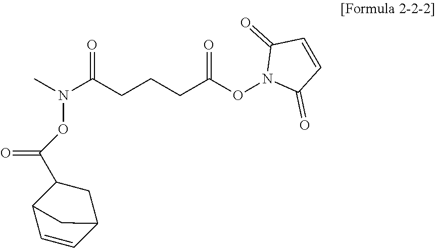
C(CCCC(ON1C(=O)C=CC1=O)=O)(N(C)OC(C1C2C=CC(C1)C2)=O)=O
